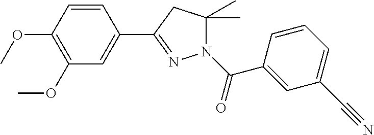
C1(OC)=C(OC)C=CC(C2=NN(C(=O)C3=CC(C#N)=CC=C3)C(C)(C)C2)=C1
